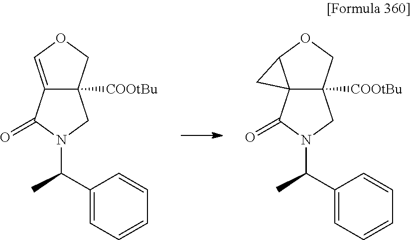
C12=COCC1([COOtBu])CN(C(C)C1=CC=CC=C1)C2=O.C123C([COOtBu])(COC1C2)CN(C(C)C1=CC=CC=C1)C3=O
